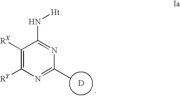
[D].C1([RX])=C([RY])N=C(C)N=C1N[Ht]
